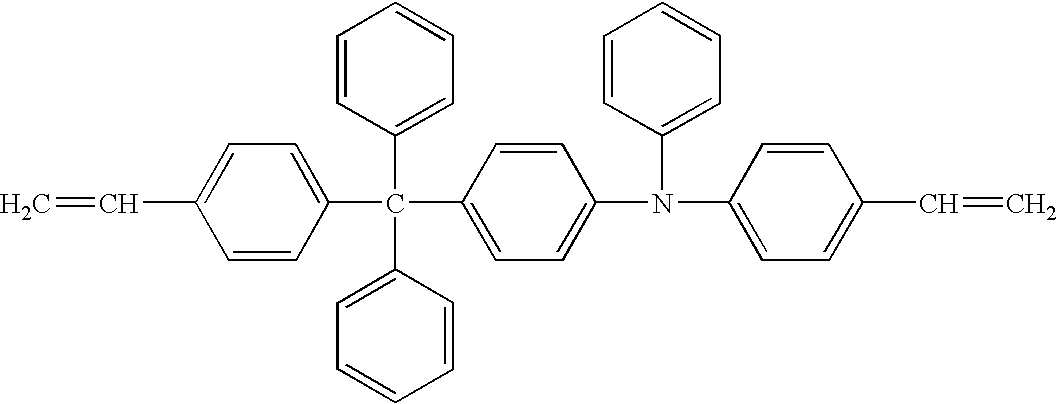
C1(C(C2=CC=C(C=C)C=C2)(C2=CC=C(N(C3=CC=CC=C3)C3=CC=C(C=C)C=C3)C=C2)C2=CC=CC=C2)=CC=CC=C1
